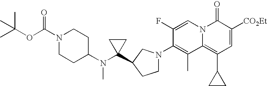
C1N(C2=C(C)C3=C(C4CC4)C=C([CO2Et])C(=O)N3C=C2F)CC(C2(N(C3CCN(C(OC(C)(C)C)=O)CC3)C)CC2)C1
